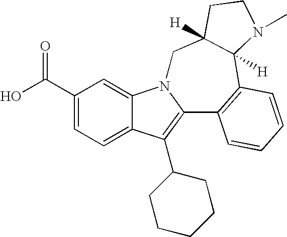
C1(C(O)=O)=CC=C2C(=C1)N1C(=C2C2CCCCC2)C2=C(C3([H])C([H])(C1)CCN3C)C=CC=C2
